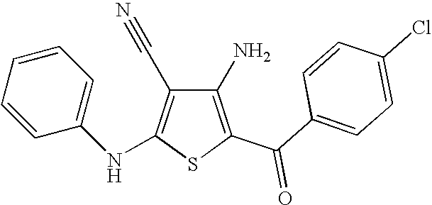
C1(N)=C(C(C2=CC=C(Cl)C=C2)=O)SC(NC2=CC=CC=C2)=C1C#N
